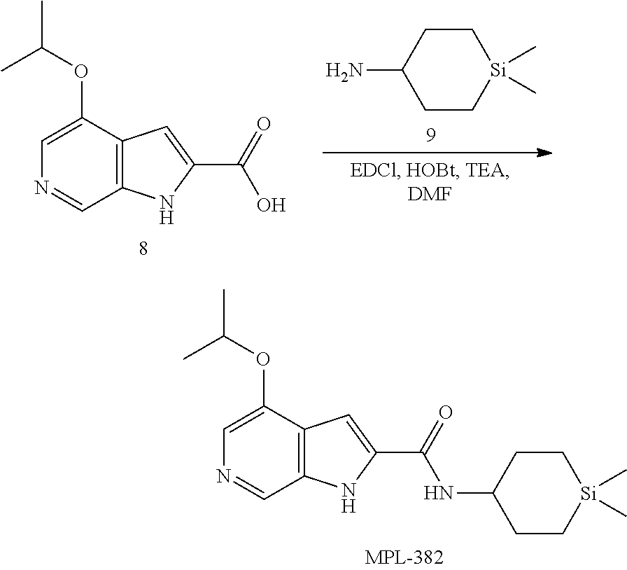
C1CC(N)CC[Si]1(C)C.C12=C(C(OC(C)C)=CN=C1)C=C(C(=O)O)N2.C12=C(C(OC(C)C)=CN=C1)C=C(C(NC1CC[Si](C)(C)CC1)=O)N2
